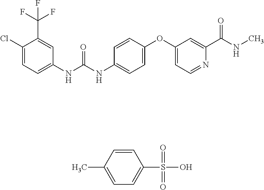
C1(Cl)=CC=C(NC(NC2=CC=C(OC3=CC=NC(C(=O)NC)=C3)C=C2)=O)C=C1C(F)(F)F.C1(C)=CC=C(S(O)(=O)=O)C=C1
